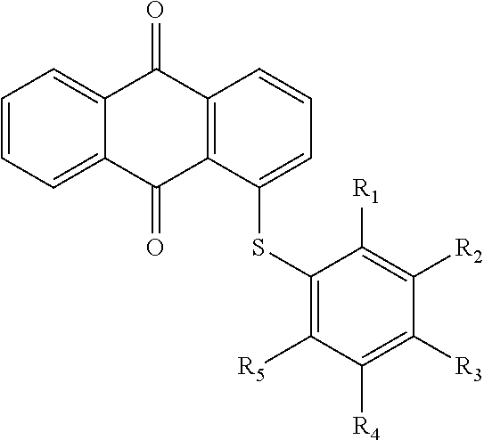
C1=CC=C2C(=C1)C(=O)C1=C(C2=O)C(SC2=C([R5])C([R4])=C([R3])C([R2])=C2[R1])=CC=C1
